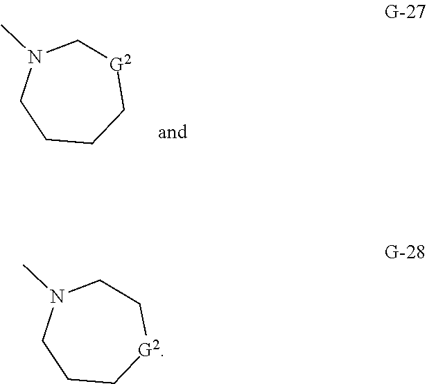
C1C[G2]CCN(C)C1.C1CC[G2]CN(C)C1
